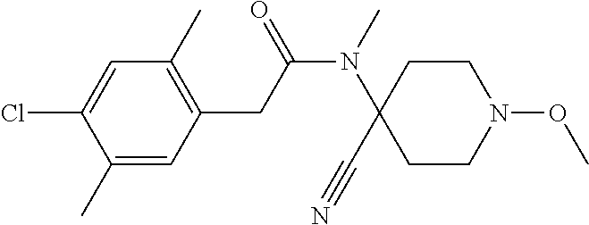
C1(C)=CC(CC(N(C)C2(C#N)CCN(OC)CC2)=O)=C(C)C=C1Cl
